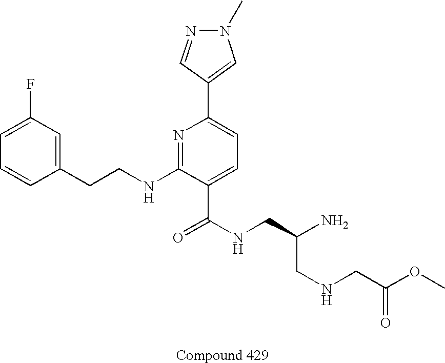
C1=CC(CCNC2=NC(C3=CN(C)N=C3)=CC=C2C(NCC(CNCC(OC)=O)N)=O)=CC(F)=C1
